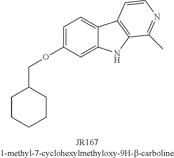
C1=C(OCC2CCCCC2)C=C2C(=C1)C1=C(N2)C(C)=NC=C1
